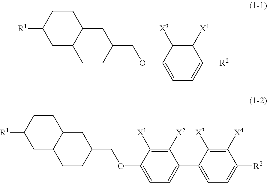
C1C2C(CCC1[R1])CC(COC1=CC=C([R2])C([X4])=C1[X3])CC2.C1C2C(CCC1[R1])CC(COC1=CC=C(C3=CC=C([R2])C([X4])=C3[X3])C([X2])=C1[X1])CC2
